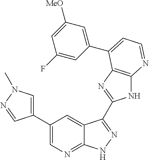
C1(C2=CN(C)N=C2)=CN=C2C(=C1)C(C1=NC3=C(N1)N=CC=C3C1=CC([MeO])=CC(F)=C1)=NN2
